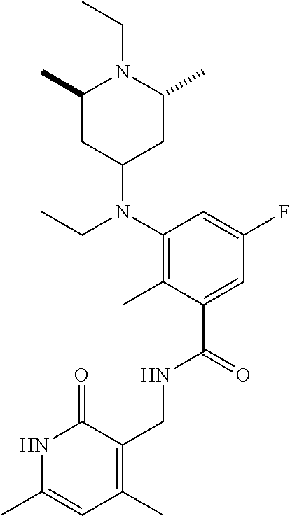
C1(N(CC)C2CC(C)N(CC)C(C)C2)=C(C)C(C(=O)NCC2=C(C)C=C(C)NC2=O)=CC(F)=C1
